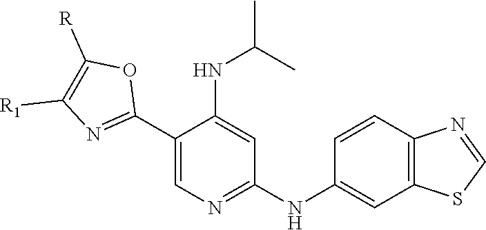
C1(C2=NC([R1])=C([R])O2)=CN=C(NC2=CC3=C(C=C2)N=CS3)C=C1NC(C)C
